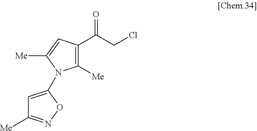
C1=C(N2C([Me])=C(C(=O)CCl)C=C2[Me])ON=C1[Me]
